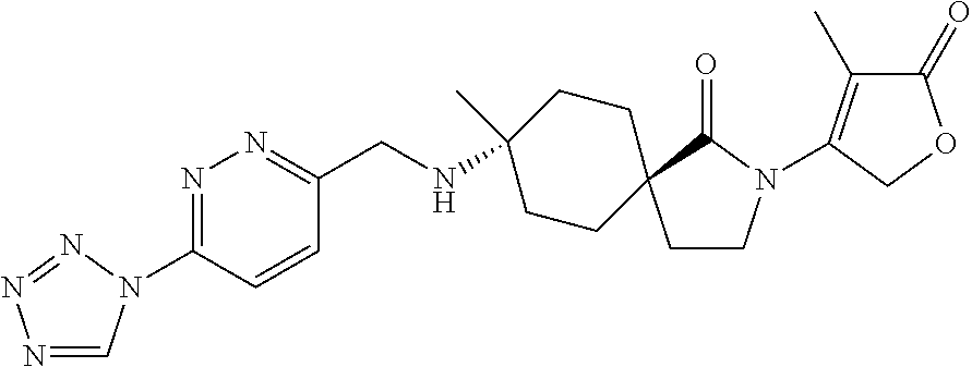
C1CN(C2=C(C)C(=O)OC2)C(=O)C12CCC(C)(NCC1=NN=C(N3C=NN=N3)C=C1)CC2
